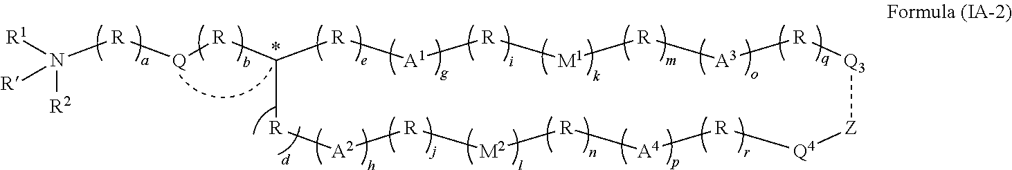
C1([R][Q][R]N([R1])([R2])[R])[R][A2][R][M2][R][A4][R][Q4][Z][Q3][R][A3][R][M1][R][A1][R]1
